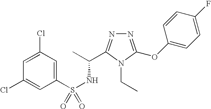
S(NC(C)C1=NN=C(OC2=CC=C(F)C=C2)N1CC)(=O)(C1=CC(Cl)=CC(Cl)=C1)=O
